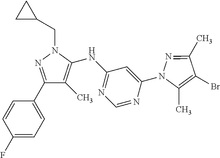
N1=C(C)C(Br)=C(C)N1C1=CC(NC2=C(C)C(C3=CC=C(F)C=C3)=NN2CC2CC2)=NC=N1
